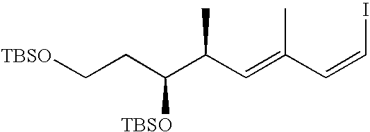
[TBSO]CCC([TBSO])C(C=C(C)C=CI)C
